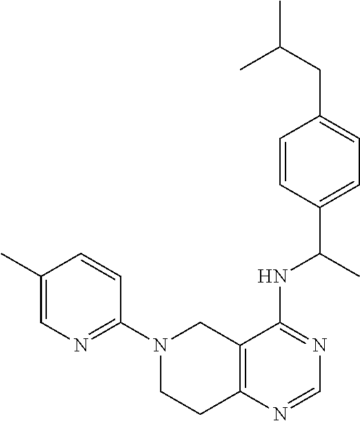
C1=CC(N2CCC3=C(C2)C(NC(C2=CC=C(CC(C)C)C=C2)C)=NC=N3)=NC=C1C
